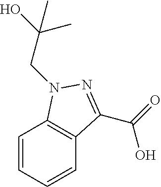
C1=CC=CC2=C1N(CC(O)(C)C)N=C2C(=O)O
